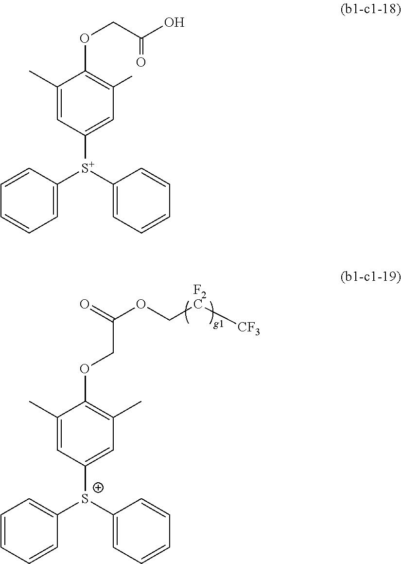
C1(C)=CC([S+](C2=CC=CC=C2)C2=CC=CC=C2)=CC(C)=C1OCC(=O)OC[F2C][CF3].C1(C)=CC([S+](C2=CC=CC=C2)C2=CC=CC=C2)=CC(C)=C1OCC(O)=O
